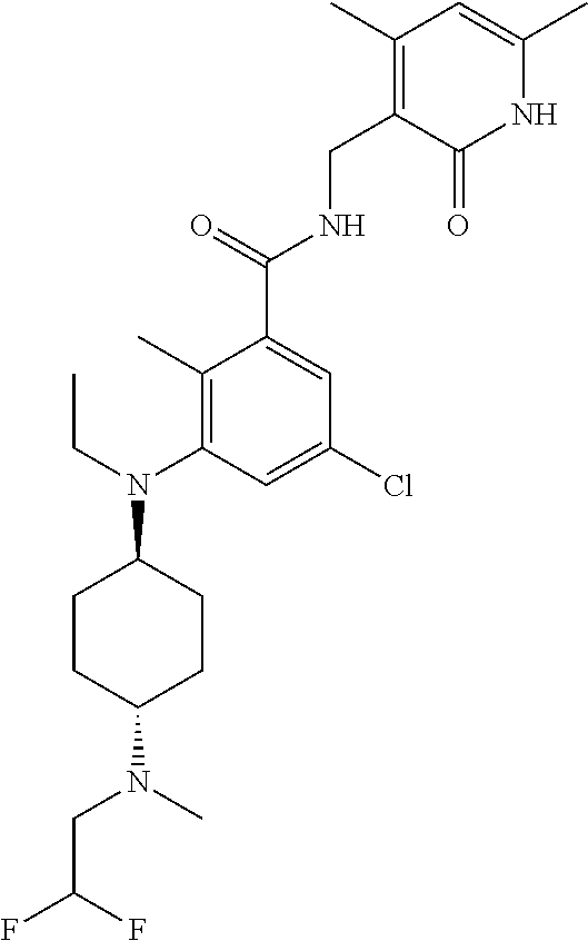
C1(C)=C(CNC(C2=CC(Cl)=CC(N(CC)C3CCC(N(C)CC(F)F)CC3)=C2C)=O)C(=O)NC(C)=C1
